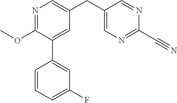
N1=C(OC)C(C2=CC(F)=CC=C2)=CC(CC2=CN=C(C#N)N=C2)=C1
